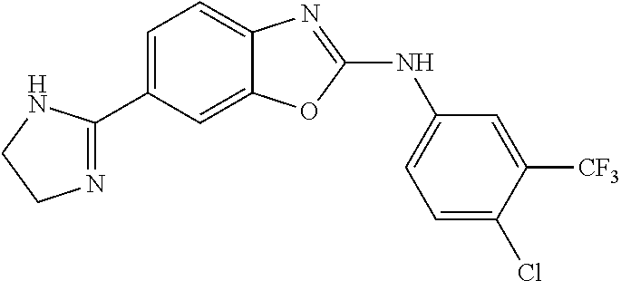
C1=C(C2=NCCN2)C=C2C(=C1)N=C(NC1=CC=C(Cl)C([CF3])=C1)O2
